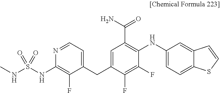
C1(CC2=CC(C(N)=O)=C(NC3=CC=C4C(=C3)C=CS4)C(F)=C2F)=CC=NC(NS(NC)(=O)=O)=C1F
